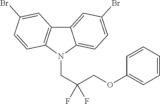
C12=CC(Br)=CC=C1N(CC(COC1=CC=CC=C1)(F)F)C1=C2C=C(Br)C=C1
